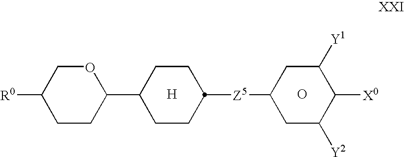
[H].O.[R0]C1CCC(C2CCC([Z5]C3CC([Y2])C([X0])C([Y1])C3)CC2)OC1
